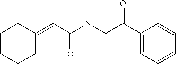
C1CC(=C(C(N(CC(C2=CC=CC=C2)=O)C)=O)C)CCC1
